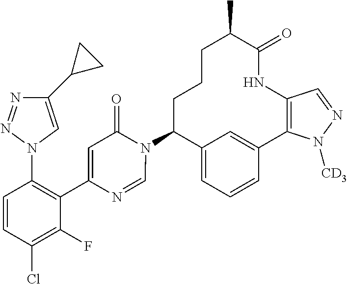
C12=CC=CC(=C1)C1=C(NC(=O)C(C)CCCC2N2C(=O)C=C(C3=C(N4C=C(C5CC5)N=N4)C=CC(Cl)=C3F)N=C2)C=NN1[CD3]
